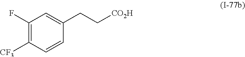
C1(F)=C([CF3])C=CC(CC[CO2H])=C1
